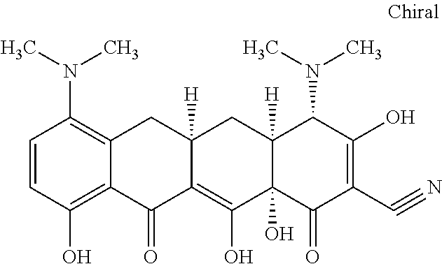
C1=CC(O)=C2C(=C1N(C)C)CC1([H])C(=C(O)C3(O)C([H])(C1)C(N(C)C)C(O)=C(C#N)C3=O)C2=O
